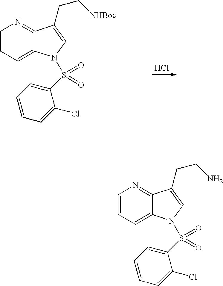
Cl.C1=CC=C2C(=N1)C(CC[NHBoc])=CN2S(=O)(C1=CC=CC=C1Cl)=O.C1=CC=C2C(=N1)C(CCN)=CN2S(=O)(C1=CC=CC=C1Cl)=O
